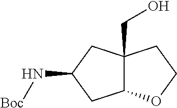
C12C(CO)(CC(N[Boc])C1)CCO2
